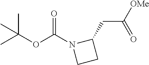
N1(C(OC(C)(C)C)=O)CCC1CC([OMe])=O
